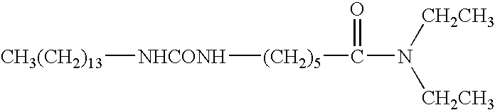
[CH3(CH2)13][NHCONH][(CH2)5]C(=O)N([CH2CH3])[CH2CH3]
